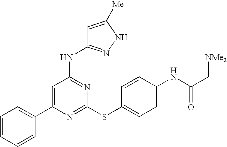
C1(C2=CC=CC=C2)=CC(NC2=NNC([Me])=C2)=NC(SC2=CC=C(NC(C[NMe2])=O)C=C2)=N1
